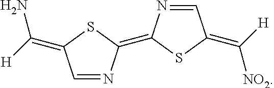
C1=NC(=C2N=CC(=C([H])[NO2])S2)SC1=C([H])N
